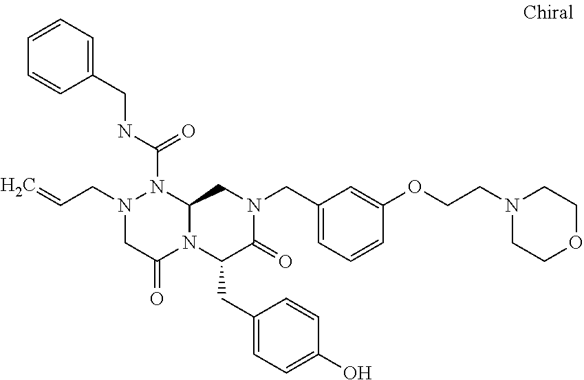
N1(CC=C)CC(=O)N2C(N1C(NCC1=CC=CC=C1)=O)CN(CC1=CC=CC(OCCN3CCOCC3)=C1)C(=O)C2CC1=CC=C(O)C=C1
